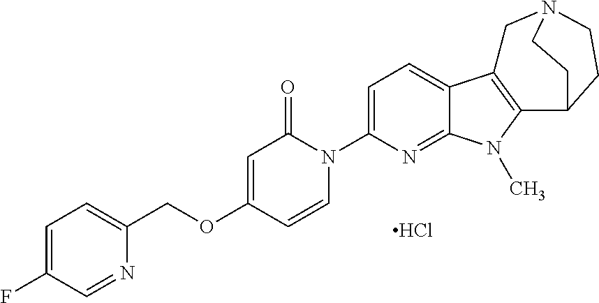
Cl.C1=C(F)C=NC(COC2=CC(=O)N(C3=CC=C4C(=N3)N(C)C3=C4CN4CCC3CC4)C=C2)=C1
